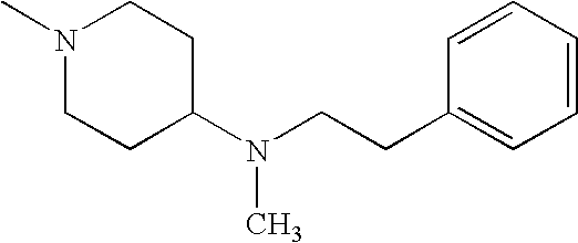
N1(C)CCC(N(CCC2=CC=CC=C2)C)CC1
